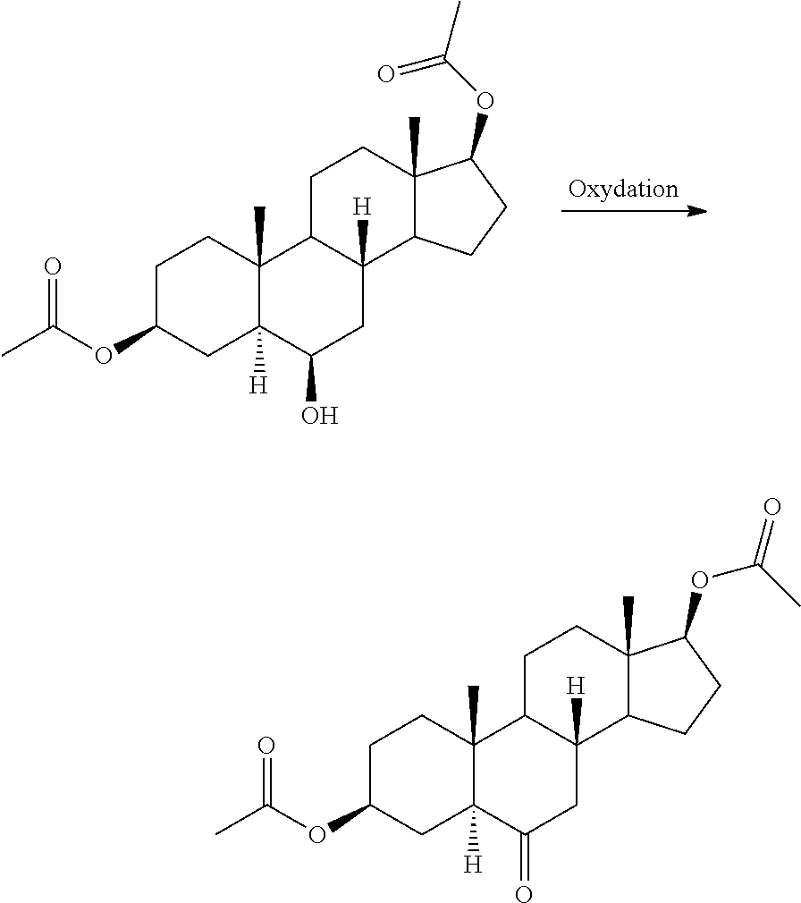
C1C(OC(C)=O)CC2([H])C(C)(C1)C1C([H])(CC2O)C2C(C)(CC1)C(OC(C)=O)CC2.C1C(OC(C)=O)CC2([H])C(C)(C1)C1C([H])(CC2=O)C2C(C)(CC1)C(OC(C)=O)CC2
